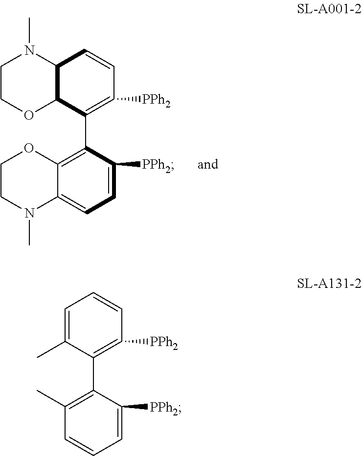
C1COC2C(N1C)C=CC([PPh2])=C2C1=C2C(=CC=C1[PPh2])N(C)CCO2.C1(C)=CC=CC([PPh2])=C1C1=C(C)C=CC=C1[PPh2]
